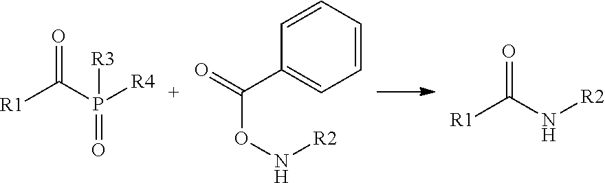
[R1]C(P([R4])(=O)[R3])=O.[R2]NC([R1])=O.O=C(C1=CC=CC=C1)ON[R2]
